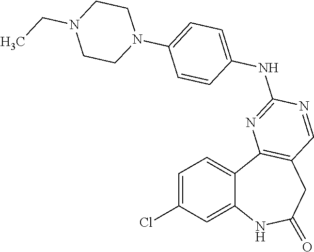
C12=CC(Cl)=CC=C1C1=C(CC(=O)N2)C=NC(NC2=CC=C(N3CCN(CC)CC3)C=C2)=N1
